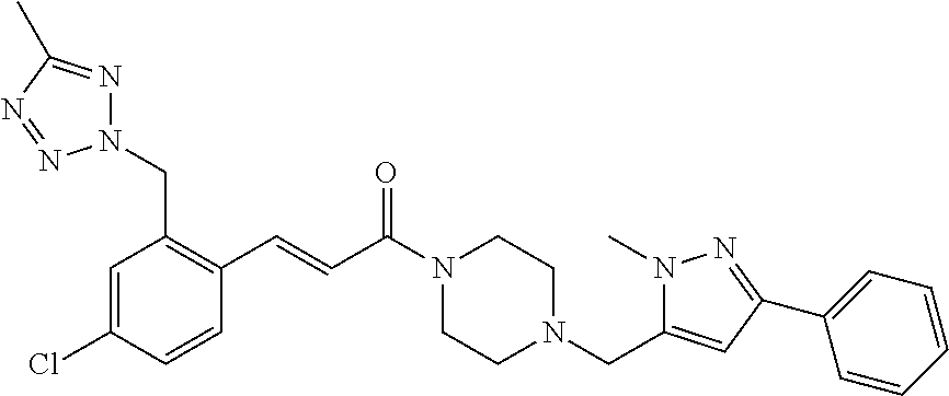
C1=C(Cl)C=CC(C=CC(N2CCN(CC3=CC(C4=CC=CC=C4)=NN3C)CC2)=O)=C1CN1N=C(C)N=N1
